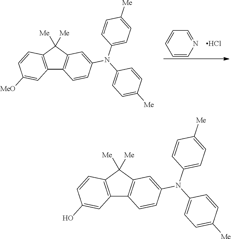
C12=C(C([Me])([Me])C3=C1C=CC(N(C1=CC=C([Me])C=C1)C1=CC=C([Me])C=C1)=C3)C=CC(O)=C2.C1=CC=CN=C1.Cl.C12=C(C([Me])([Me])C3=C1C=CC(N(C1=CC=C([Me])C=C1)C1=CC=C([Me])C=C1)=C3)C=CC([MeO])=C2
